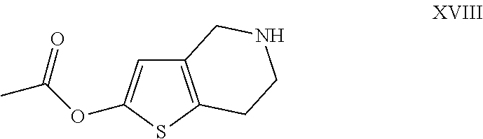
C12=C(SC(OC(C)=O)=C1)CCNC2
